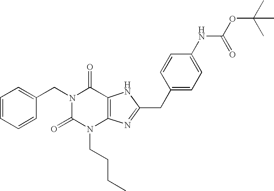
C1=CC=CC(CN2C(=O)N(CCCC)C3=C(C2=O)NC(CC2=CC=C(NC(OC(C)(C)C)=O)C=C2)=N3)=C1
